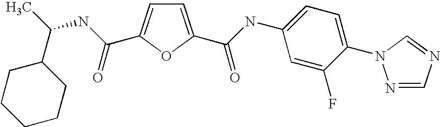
C1=C(C(=O)NC2=CC=C(N3N=CN=C3)C(F)=C2)OC(C(NC(C)C2CCCCC2)=O)=C1
